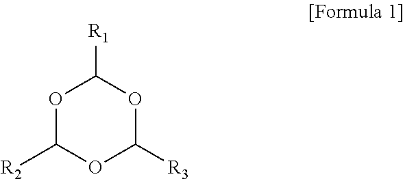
O1C([R2])OC([R3])OC1[R1]
